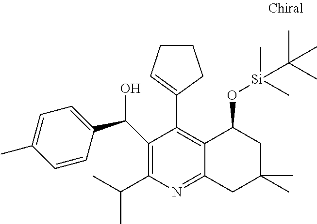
C1(C(C)C)=C(C(C2=CC=C(C)C=C2)O)C(C2=CCCC2)=C2C(=N1)CC(C)(C)CC2O[Si](C)(C)C(C)(C)C
